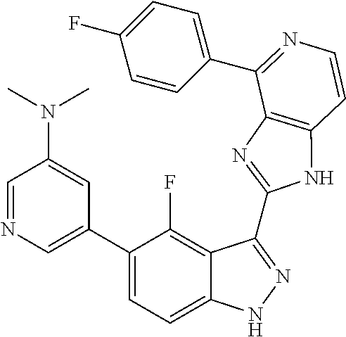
C1=C(C2=CC=C3C(=C2F)C(C2=NC4=C(N2)C=CN=C4C2=CC=C(F)C=C2)=NN3)C=C(N(C)C)C=N1
